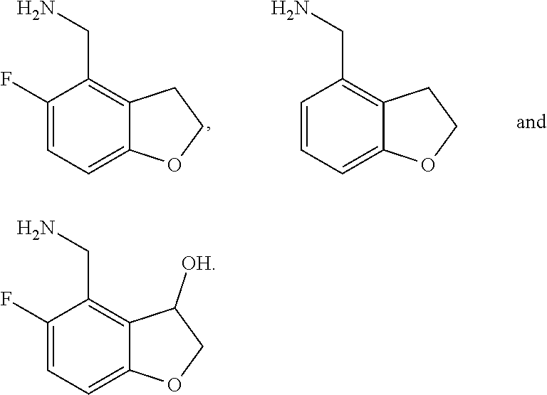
C1(F)=CC=C2C(=C1CN)C([OH])CO2.C1(F)=CC=C2C(=C1CN)CCO2.C1=CC=C2C(=C1CN)CCO2
